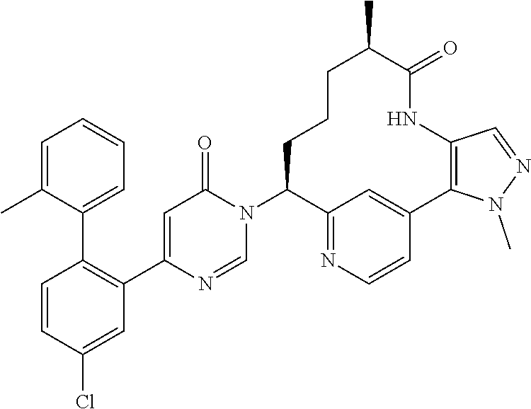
C1=CC(Cl)=CC(C2=CC(=O)N(C3C4=NC=CC(=C4)C4=C(NC(=O)C(C)CCC3)C=NN4C)C=N2)=C1C1=CC=CC=C1C
